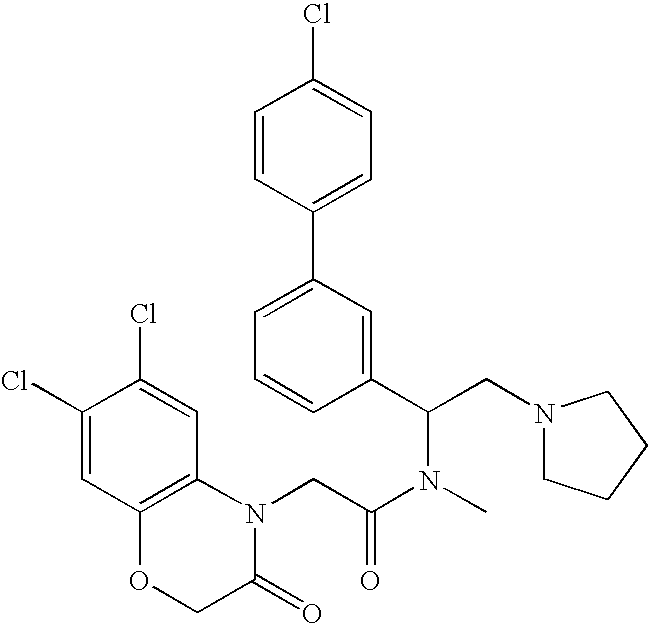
C1=CC(C2=CC=CC(C(CN3CCCC3)N(C(=O)CN3C(=O)COC4=C3C=C(Cl)C(Cl)=C4)C)=C2)=CC=C1Cl
